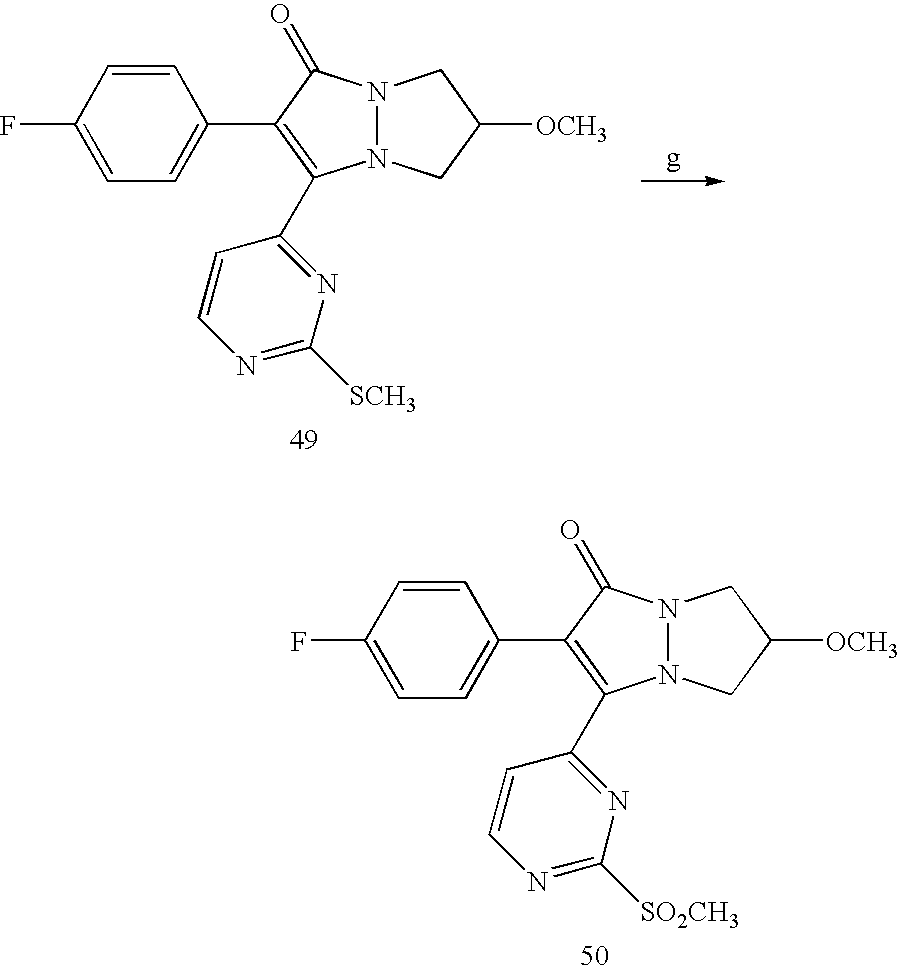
C1=CC(F)=CC=C1C1=C(C2=NC([SCH3])=NC=C2)N2N(C1=O)CC([OCH3])C2.C1=CC(F)=CC=C1C1=C(C2=NC([SO2CH3])=NC=C2)N2N(C1=O)CC([OCH3])C2
